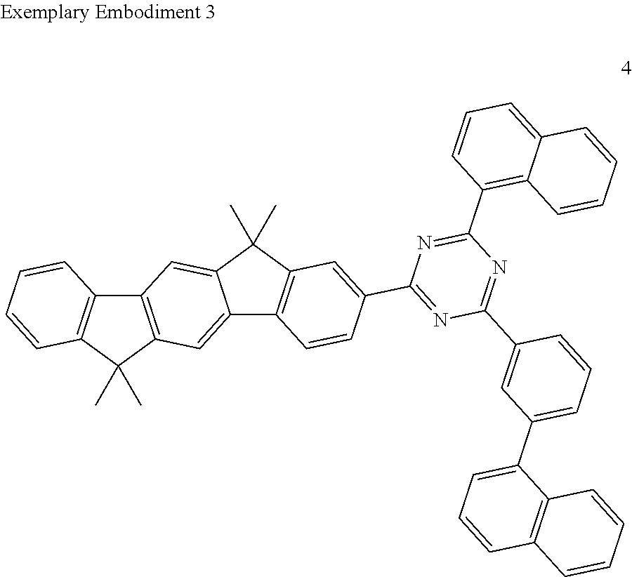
C12=C(C(C)(C)C3=C1C=CC=C3)C=C1C(=C2)C(C)(C)C2=C1C=CC(C1=NC(C3=CC(C4=CC=CC5=C4C=CC=C5)=CC=C3)=NC(C3=C4C(=CC=C3)C=CC=C4)=N1)=C2
